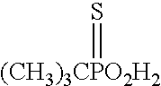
[(CH3)3CPO2H2]=S
